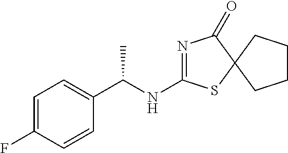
N1=C(NC(C2=CC=C(F)C=C2)C)SC2(C1=O)CCCC2
